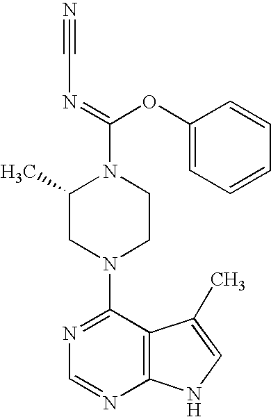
C1(N2CCN(C(=NC#N)OC3=CC=CC=C3)C(C)C2)=NC=NC2=C1C(C)=CN2
